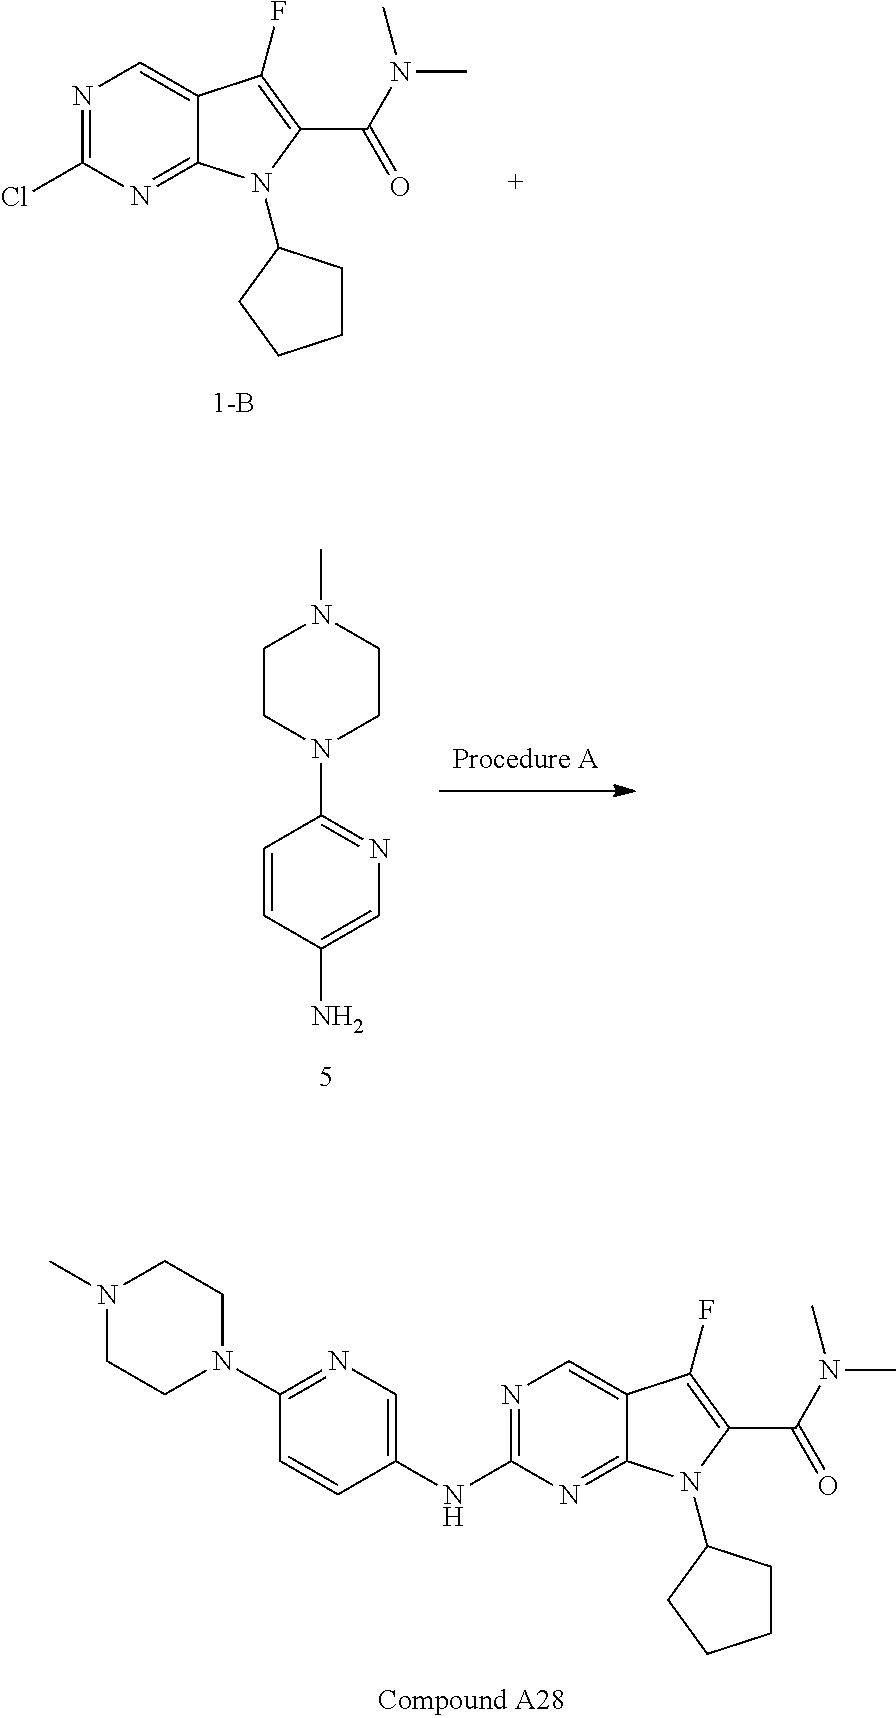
N1=C(Cl)N=C2C(=C1)C(F)=C(C(N(C)C)=O)N2C1CCCC1.C1=C(NC2=NC=C3C(=N2)N(C2CCCC2)C(C(N(C)C)=O)=C3F)C=CC(N2CCN(C)CC2)=N1.C1=C(N)C=CC(N2CCN(C)CC2)=N1
